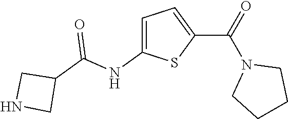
C1=C(NC(C2CNC2)=O)SC(C(N2CCCC2)=O)=C1
